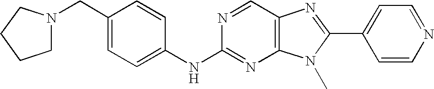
C1(CN2CCCC2)=CC=C(NC2=NC3=C(C=N2)N=C(C2=CC=NC=C2)N3C)C=C1
